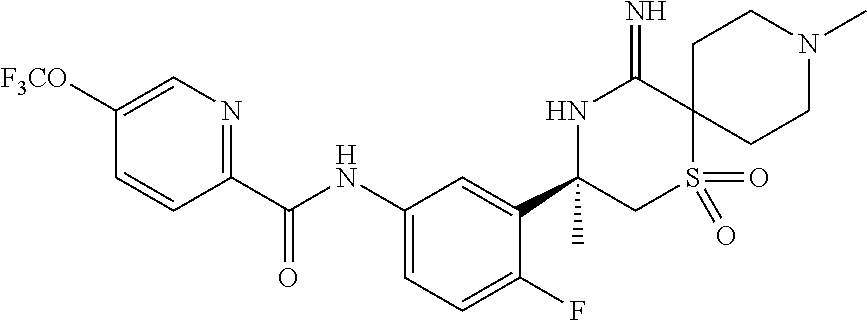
C1(C(NC2=CC=C(F)C(C3(C)CS(=O)(=O)C4(C(=N)N3)CCN(C)CC4)=C2)=O)=NC=C([F3CO])C=C1
